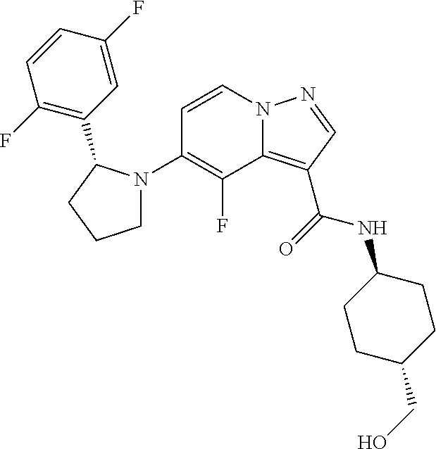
C1=CN2C(=C(C(=O)NC3CCC(CO)CC3)C=N2)C(F)=C1N1CCCC1C1=C(F)C=CC(F)=C1
